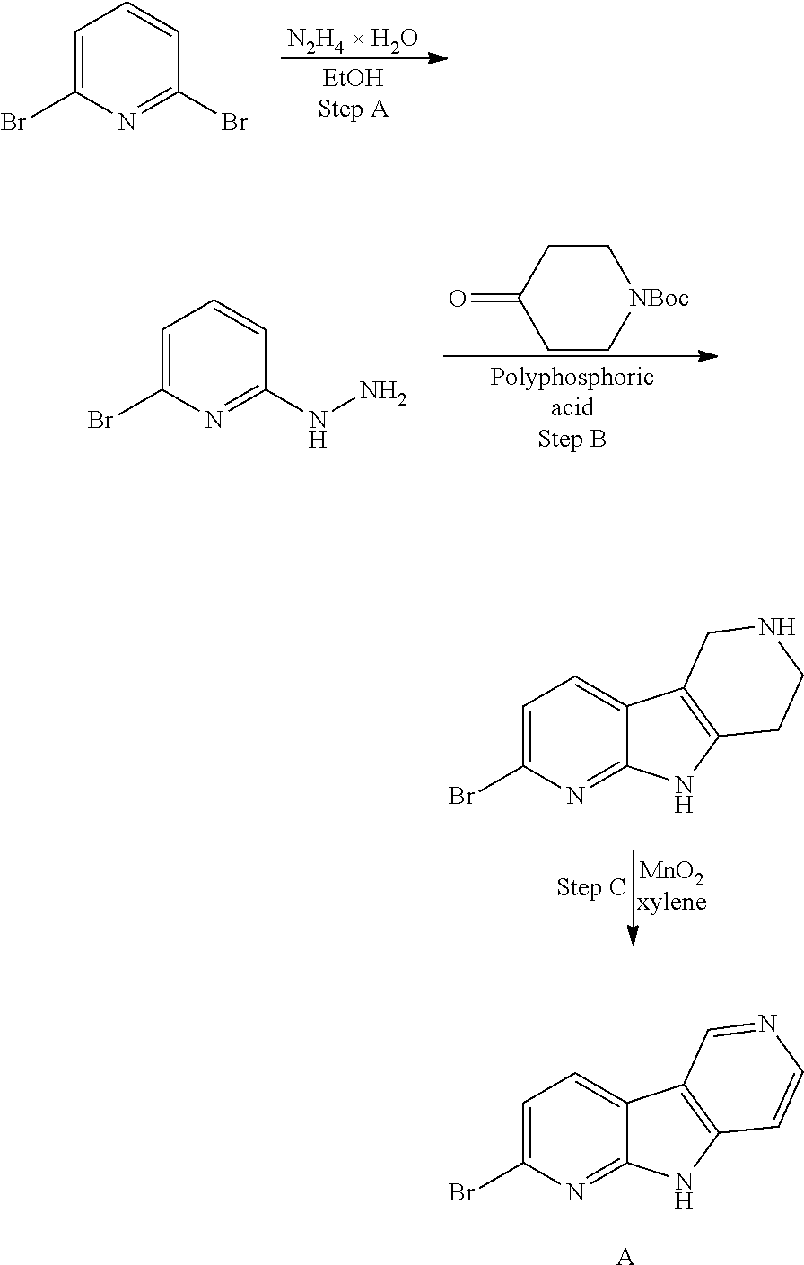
C1=C(Br)N=C(Br)C=C1.C1=C(Br)N=C(NN)C=C1.C1CC(=O)CC[NBoc]1.C1=C(Br)N=C2C(=C1)C1=C(N2)CCNC1.C1=C(Br)N=C2C(=C1)C1=C(N2)C=CN=C1.[A]
